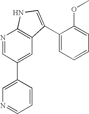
N1=CC(C2=CN=CC=C2)=CC2=C1NC=C2C1=CC=CC=C1OC
